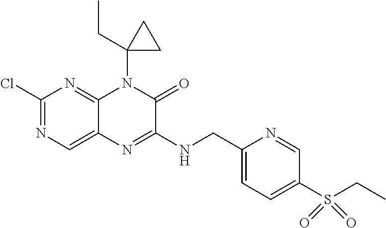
C1(Cl)=NC=C2C(=N1)N(C1(CC)CC1)C(=O)C(NCC1=CC=C(S(CC)(=O)=O)C=N1)=N2
